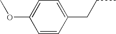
C1=CC(CCC)=CC=C1OC
